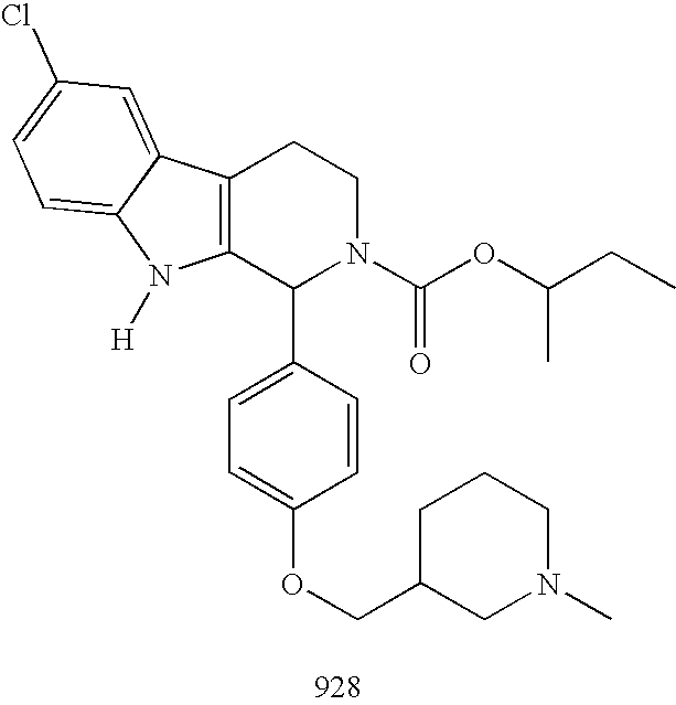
C12=C(C(C3=CC=C(OCC4CN(C)CCC4)C=C3)N(C(OC(CC)C)=O)CC1)N([H])C1=CC=C(Cl)C=C21
